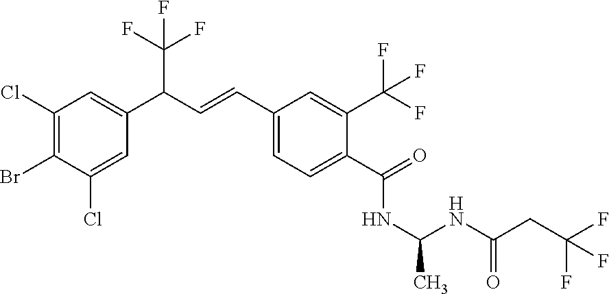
C1(Cl)=C(Br)C(Cl)=CC(C(C=CC2=CC=C(C(=O)NC(C)NC(CC(F)(F)F)=O)C(C(F)(F)F)=C2)C(F)(F)F)=C1
